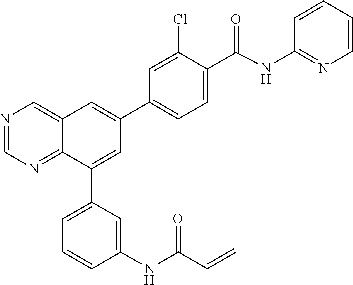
N1=CN=C2C(=C1)C=C(C1=CC=C(C(NC3=NC=CC=C3)=O)C(Cl)=C1)C=C2C1=CC=CC(NC(=O)C=C)=C1
